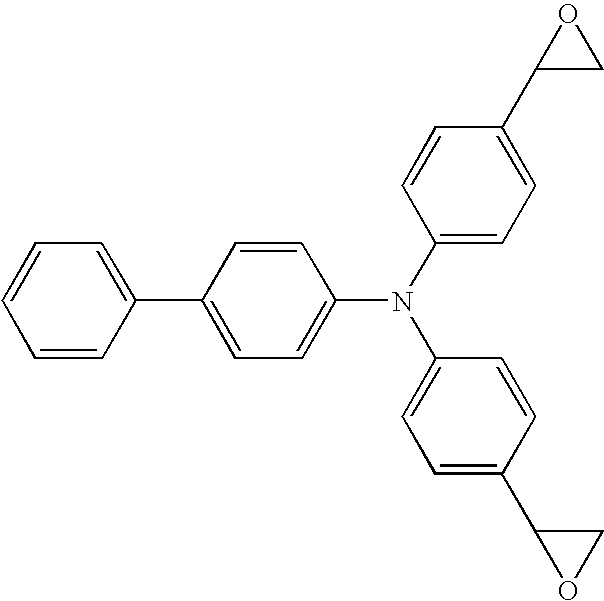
C1=CC(C2=CC=C(N(C3=CC=C(C4CO4)C=C3)C3=CC=C(C4OC4)C=C3)C=C2)=CC=C1
